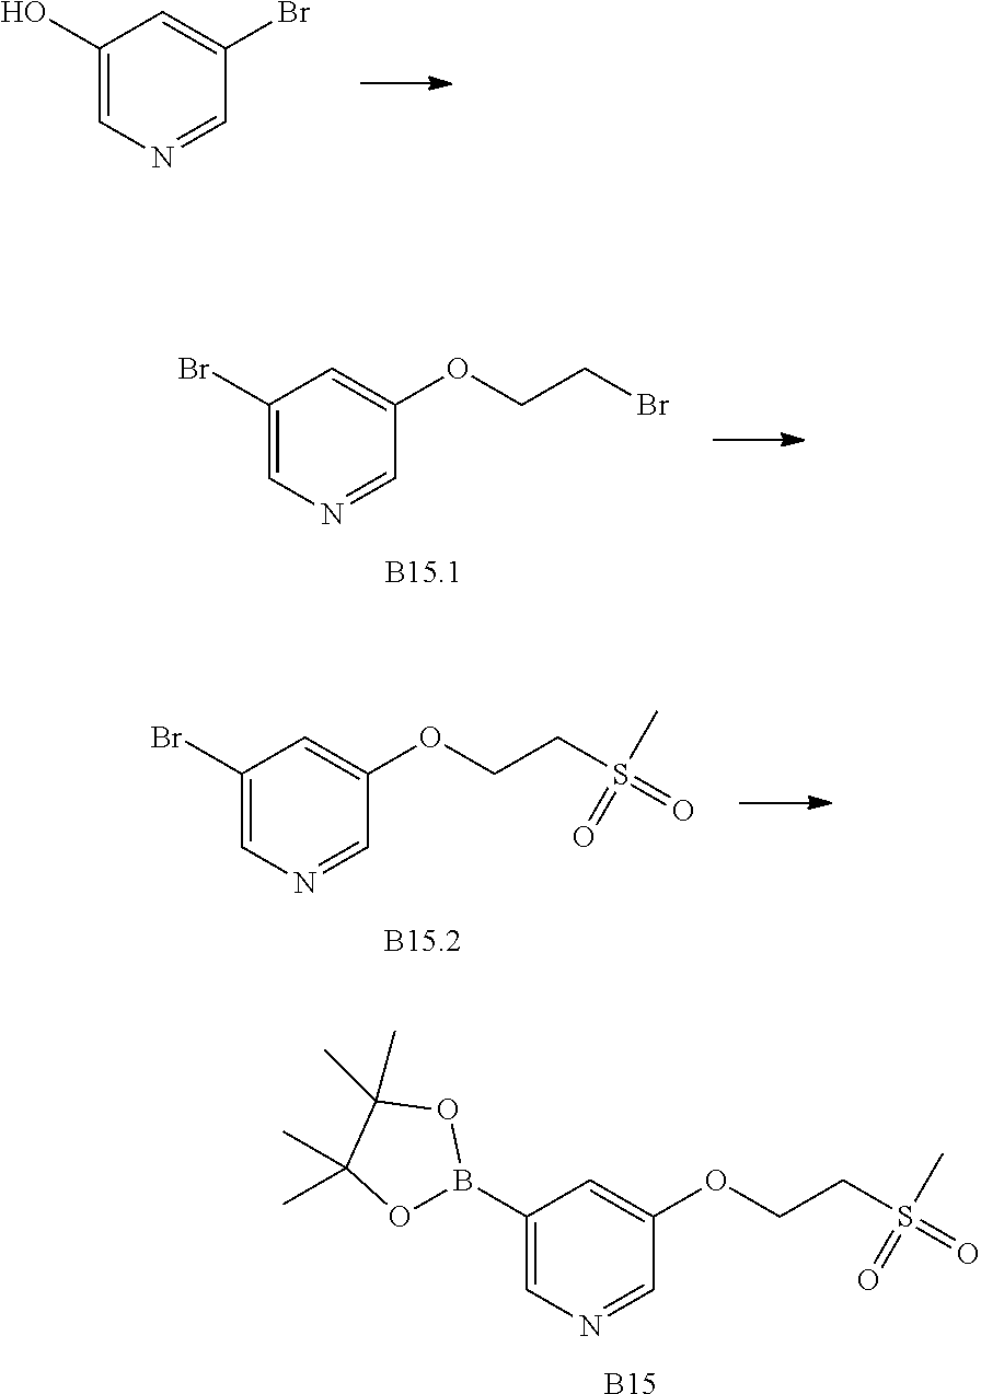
C1(OCCS(=O)(C)=O)=CC(B2OC(C)(C)C(C)(C)O2)=CN=C1.[B15].C1(Br)=CC(O)=CN=C1.C1(OCCBr)=CC(Br)=CN=C1.C1(OCCS(=O)(C)=O)=CC(Br)=CN=C1
